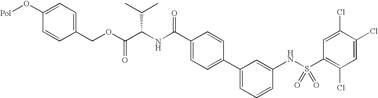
C1=C(O[Pol])C=CC(COC(C(NC(C2=CC=C(C3=CC=CC(NS(C4=C(Cl)C=C(Cl)C(Cl)=C4)(=O)=O)=C3)C=C2)=O)C(C)C)=O)=C1
